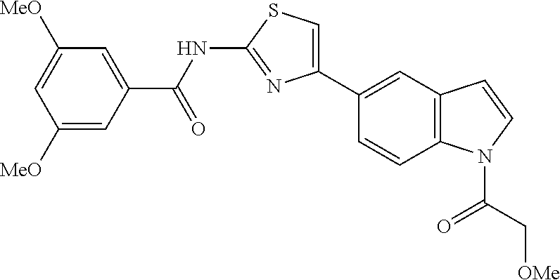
C1(C2=CSC(NC(C3=CC([MeO])=CC([MeO])=C3)=O)=N2)=CC2=C(C=C1)N(C(=O)C[OMe])C=C2
